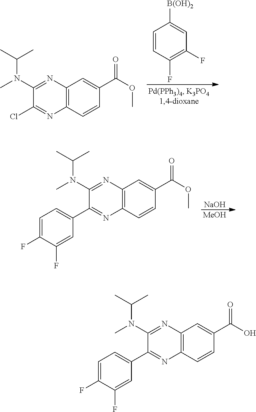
N(C1=NC2=C(N=C1Cl)C=CC(C(OC)=O)=C2)(C(C)C)C.C1=CC(F)=C(F)C=C1[B(OH)2].[MeOH].[NaOH].N(C1=NC2=C(N=C1C1=CC=C(F)C(F)=C1)C=CC(C(OC)=O)=C2)(C(C)C)C.N(C1=NC2=C(N=C1C1=CC=C(F)C(F)=C1)C=CC(C(O)=O)=C2)(C(C)C)C
